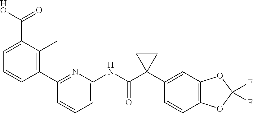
C1(C2=C(C)C(C(=O)[HO])=CC=C2)=NC(NC(C2(C3=CC4=C(C=C3)OC(F)(F)O4)CC2)=O)=CC=C1
